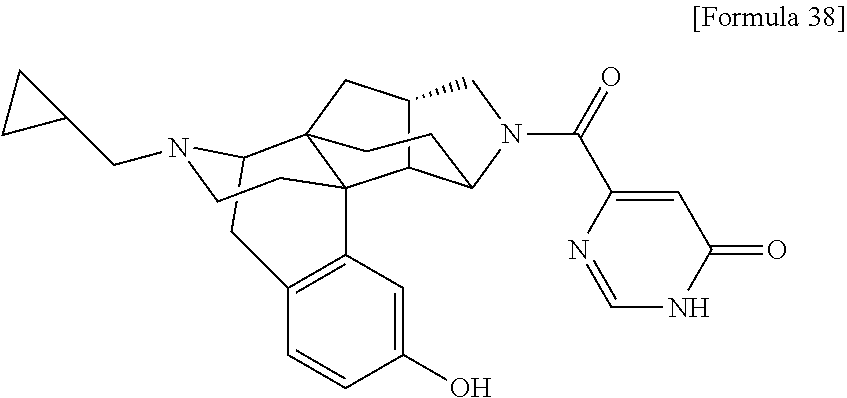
C12C3C(N(C(=O)C4=CC(=O)NC=N4)C1)CCC1(C2)C32C3=C(CC1N(CC1CC1)CC2)C=CC(O)=C3
